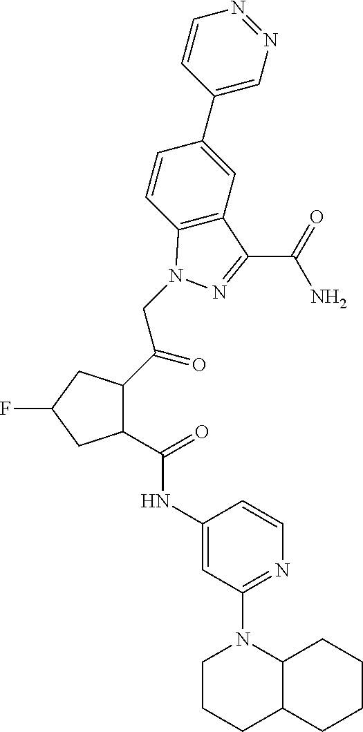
C1(C(=O)NC2=CC(N3CCCC4C3CCCC4)=NC=C2)C(C(=O)CN2C3=C(C=C(C4=CN=NC=C4)C=C3)C(C(=O)N)=N2)CC(F)C1
